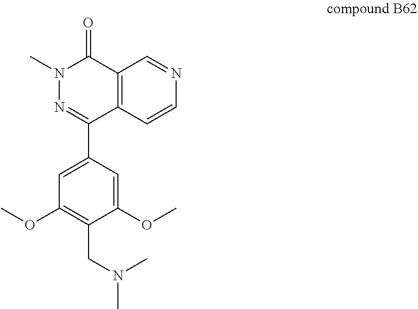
C1=CN=CC2=C1C(C1=CC(OC)=C(CN(C)C)C(OC)=C1)=NN(C)C2=O
